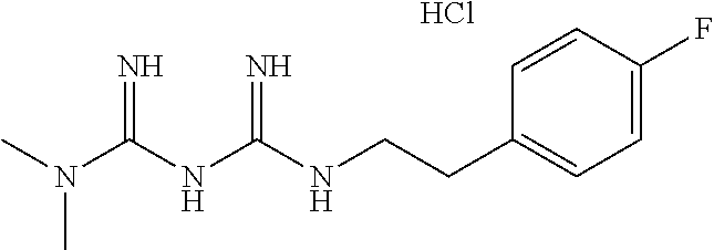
C(CC1=CC=C(F)C=C1)NC(NC(N(C)C)=N)=N.Cl
